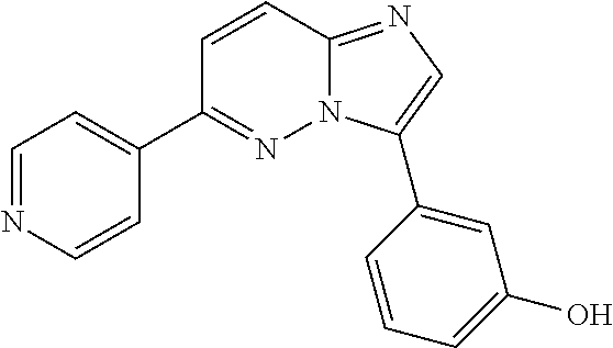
C1=NC=CC(C2=NN3C(=NC=C3C3=CC(O)=CC=C3)C=C2)=C1
